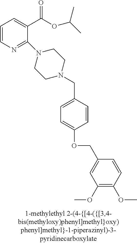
C1=CN=C(N2CCN(CC3=CC=C(OCC4=CC(OC)=C(OC)C=C4)C=C3)CC2)C(C(OC(C)C)=O)=C1
